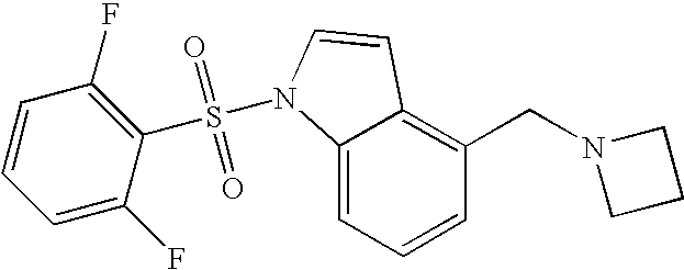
C1=CC=C2C(=C1CN1CCC1)C=CN2S(=O)(=O)C1=C(F)C=CC=C1F
